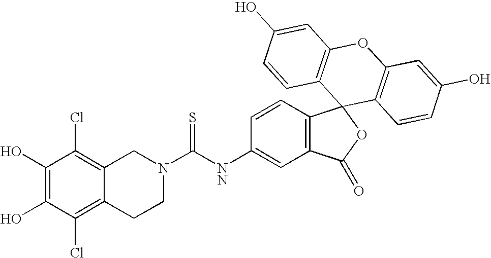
C1(O)=C(O)C(Cl)=C2C(=C1Cl)CN(C([NN]C1=CC3=C(C=C1)C1(OC3=O)C3=C(OC4=C1C=CC(O)=C4)C=C(O)C=C3)=S)CC2
